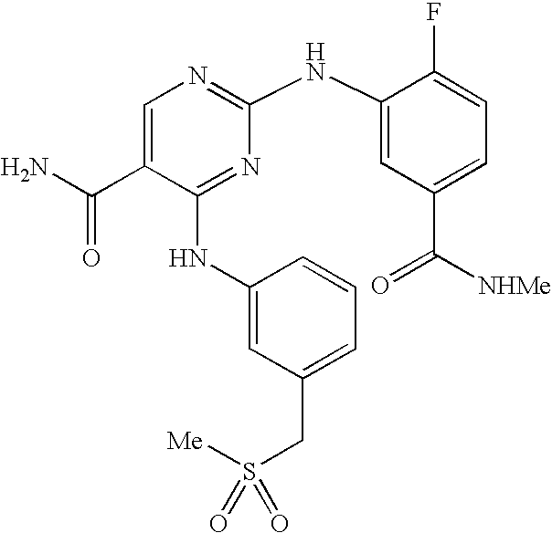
N(C1=NC(NC2=CC(C([NHMe])=O)=CC=C2F)=NC=C1C(N)=O)C1=CC(CS([Me])(=O)=O)=CC=C1
